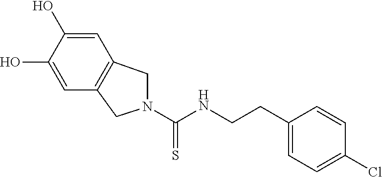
C1(CCNC(N2CC3=C(C2)C=C(O)C(O)=C3)=S)=CC=C(Cl)C=C1
